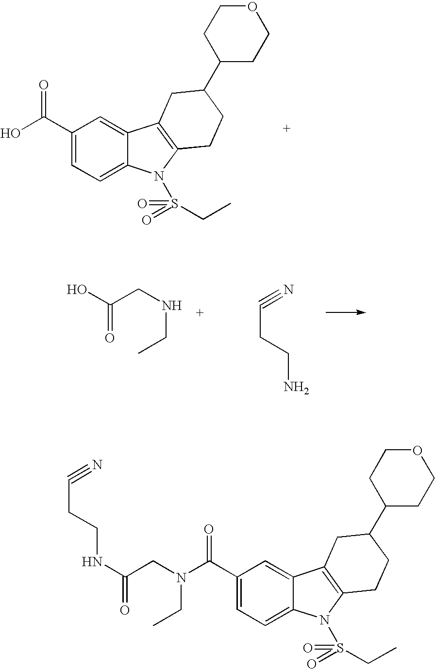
C1(C(O)=O)=CC=C2C(=C1)C1=C(N2S(=O)(=O)CC)CCC(C2CCOCC2)C1.O=C(O)CNCC.C(CCN)#N.C1(C(N(CC(NCCC#N)=O)CC)=O)=CC=C2C(=C1)C1=C(N2S(=O)(=O)CC)CCC(C2CCOCC2)C1
